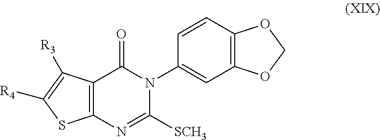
C12=C(N=C([SCH3])N(C3=CC4=C(C=C3)OCO4)C1=O)SC([R4])=C2[R3]
